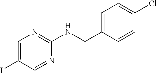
C1=C(CNC2=NC=C(I)C=N2)C=CC(Cl)=C1
